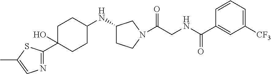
C1=CC=C([CF3])C=C1C(NCC(=O)N1CCC(NC2CCC(C3=NC=C(C)S3)(O)CC2)C1)=O
